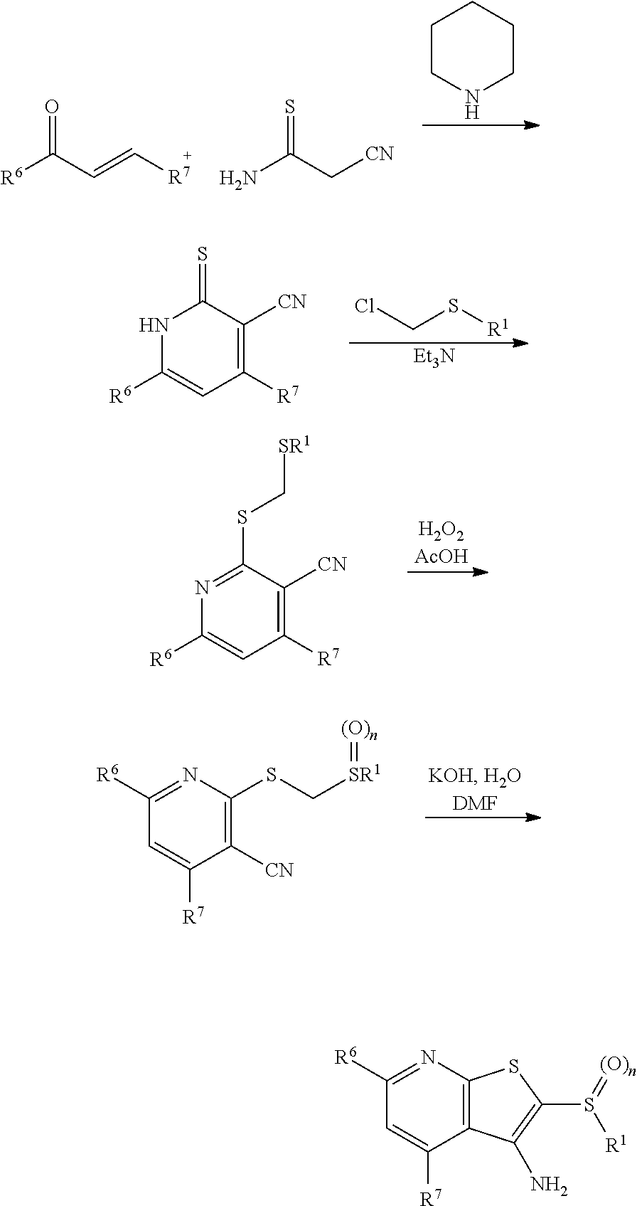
C1CNCCC1.[R6]C(C=C[R7])=O.NC(C[CN])=S.C1([R7])=C([CN])C(=S)NC([R6])=C1.ClCS[R1].[Et3N].C1([R7])=C([CN])C(SC[SR1])=NC([R6])=C1.C1([CN])=C(SC[SR1]=[(O)n])N=C([R6])C=C1[R7].C12=C(N=C([R6])C=C1[R7])SC(S(=[(O)n])[R1])=C2N
